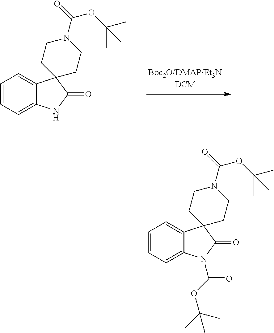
C1=CC=C2C(=C1)C1(C(=O)N2)CCN(C(=O)OC(C)(C)C)CC1.C1=CC=C2C(=C1)C1(C(=O)N2C(OC(C)(C)C)=O)CCN(C(=O)OC(C)(C)C)CC1
